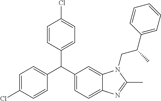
C1=C(Cl)C=CC(C(C2=CC=C3C(=C2)N(CC(C2=CC=CC=C2)C)C(C)=N3)C2=CC=C(Cl)C=C2)=C1
